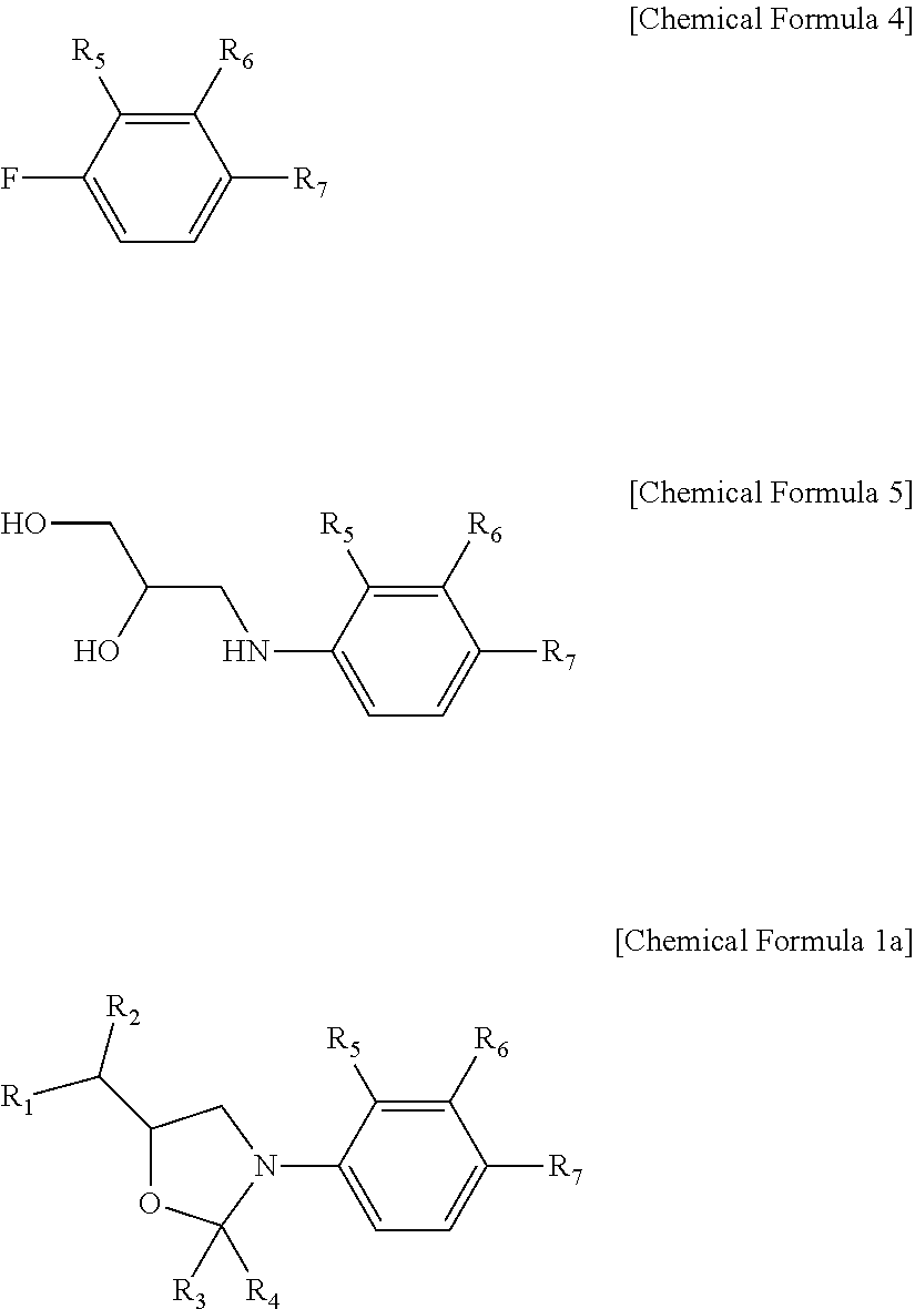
C1([R6])=C([R5])C(F)=CC=C1[R7].C1([R6])=C([R5])C(NCC(O)CO)=CC=C1[R7].C1([R6])=C([R5])C(N2CC(C([R2])[R1])OC2([R3])[R4])=CC=C1[R7]
